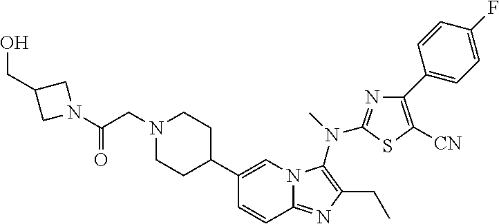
C1(C2CCN(CC(=O)N3CC(CO)C3)CC2)=CN2C(=NC(CC)=C2N(C)C2=NC(C3=CC=C(F)C=C3)=C([CN])S2)C=C1
